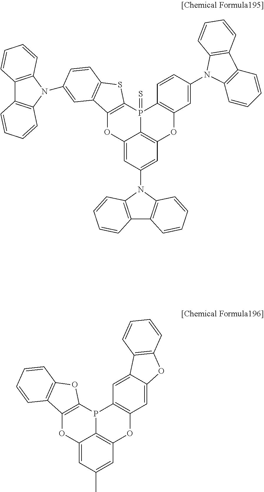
C12=C(OC3=C4P1C1=C(OC4=CC(C)=C3)C3=C(O1)C=CC=C3)C=C1C(=C2)C2=C(O1)C=CC=C2.C12=C(OC3=C4P1(=S)C1=C(OC4=CC(N4C5=C(C6=C4C=CC=C6)C=CC=C5)=C3)C3=C(S1)C=CC(N1C4=C(C5=C1C=CC=C5)C=CC=C4)=C3)C=C(N1C3=C(C=CC=C3)C3=C1C=CC=C3)C=C2
